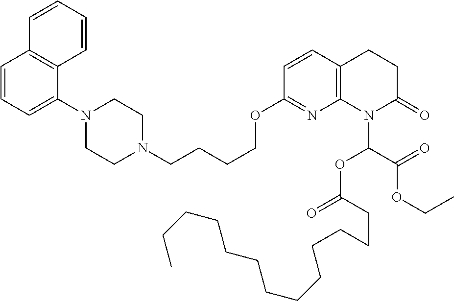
C1=CC=C(N2CCN(CCCCOC3=NC4=C(C=C3)CCC(=O)N4C(OC(=O)CCCCCCCCCCCCC)C(=O)OCC)CC2)C2=C1C=CC=C2
